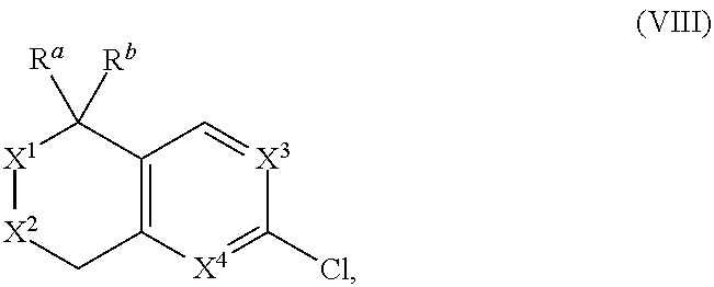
[X1]1[X2]CC2=C(C1([Rb])[Ra])C=[X3]C(Cl)=[X4]2
